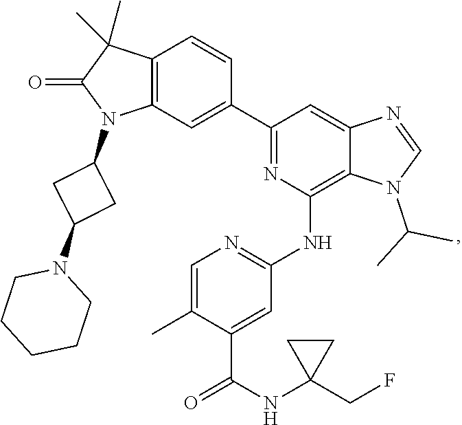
C1=C(C)C(C(=O)NC2(CF)CC2)=CC(NC2=C3C(=CC(C4=CC5=C(C=C4)C(C)(C)C(=O)N5C4CC(N5CCCCC5)C4)=N2)N=CN3C(C)C)=N1
